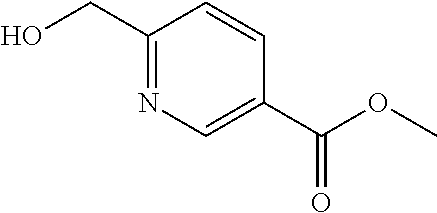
C1(CO)=NC=C(C(OC)=O)C=C1
